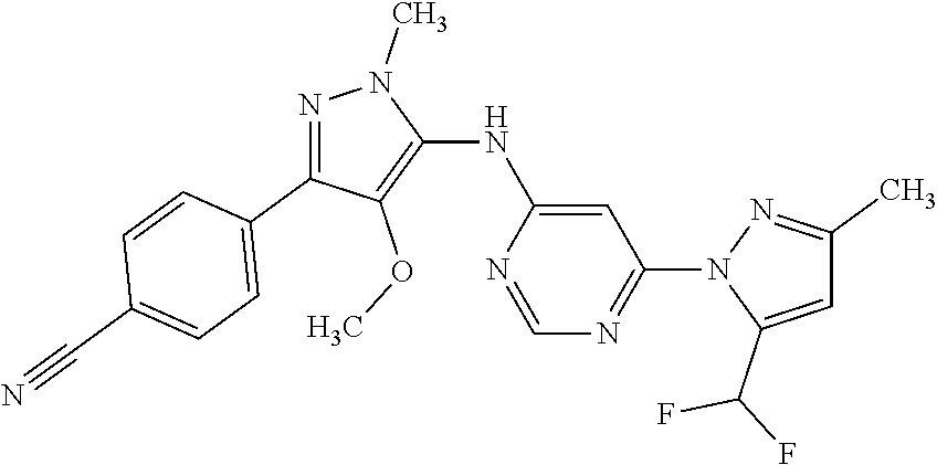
N1=C(C2=CC=C(C#N)C=C2)C(OC)=C(NC2=CC(N3C(C(F)F)=CC(C)=N3)=NC=N2)N1C
